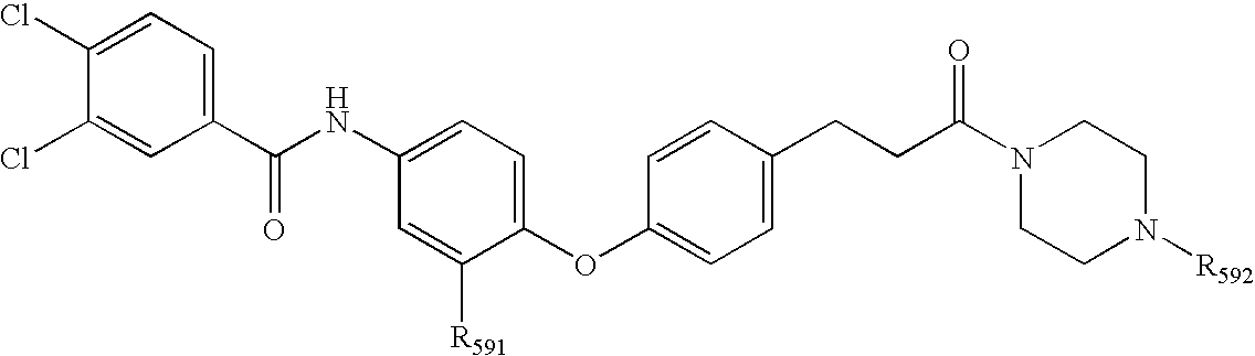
C1(Cl)=CC=C(C(NC2=CC=C(OC3=CC=C(CCC(N4CCN([R592])CC4)=O)C=C3)C([R591])=C2)=O)C=C1Cl
